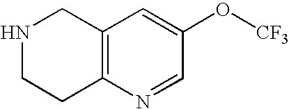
N1CCC2=C(C1)C=C(O[CF3])C=N2
